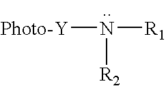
[Photo-Y]N([R2])[R1]
